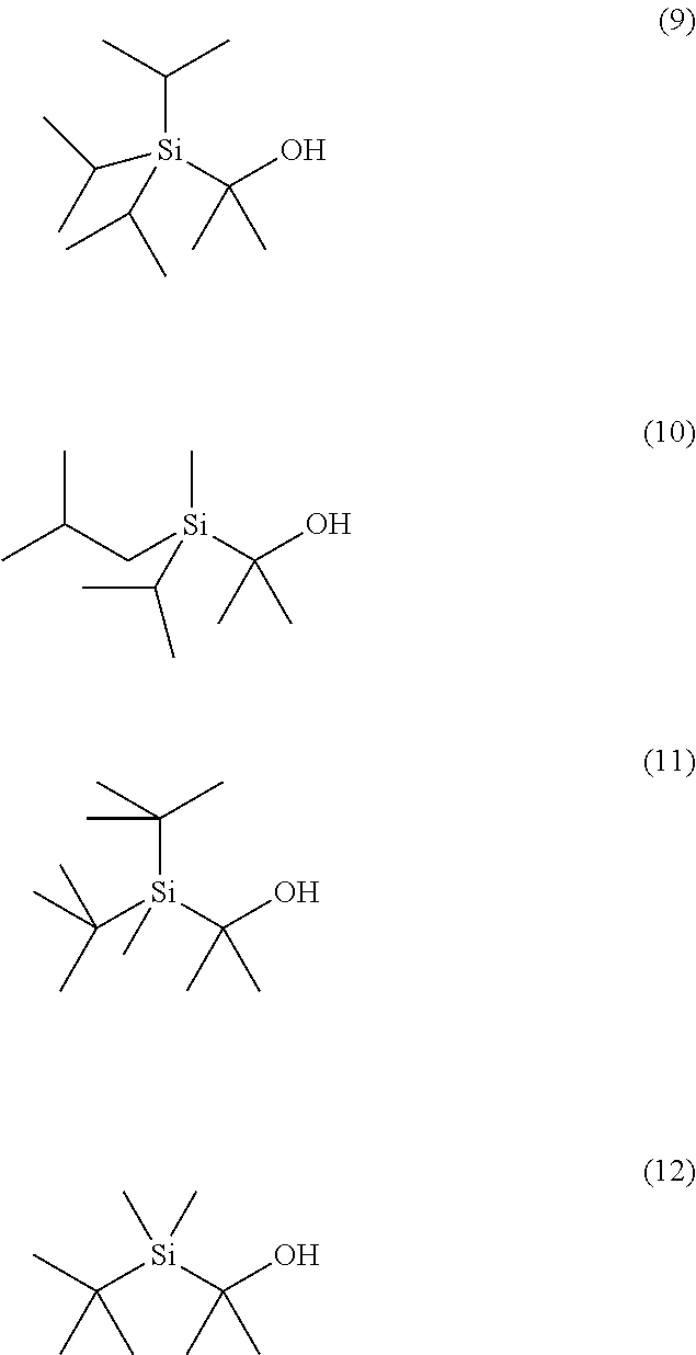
C([Si](C(O)(C)C)(C(C)C)C(C)C)(C)C.C([Si](C(O)(C)C)(C)C(C)(C)C)(C)(C)C.C[Si](C(O)(C)C)(C(C)C)CC(C)C.[Si](C(O)(C)C)(C(C)(C)C)(C)C
